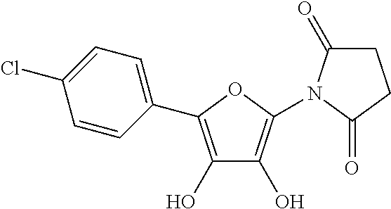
C1=CC(C2=C(O)C(O)=C(N3C(=O)CCC3=O)O2)=CC=C1Cl
